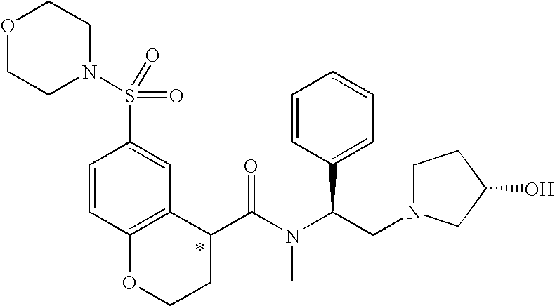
C(N(C(CN1CCC(O)C1)C1=CC=CC=C1)C)(=O)C1C2=C(OCC1)C=CC(S(N1CCOCC1)(=O)=O)=C2
